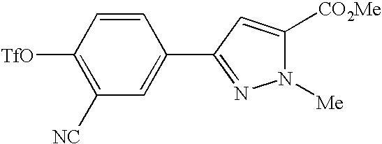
C1([NC])=C([TfO])C=CC(C2=NN([Me])C([CO2Me])=C2)=C1
